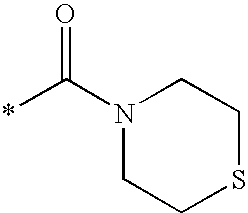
*C(N1CCSCC1)=O
